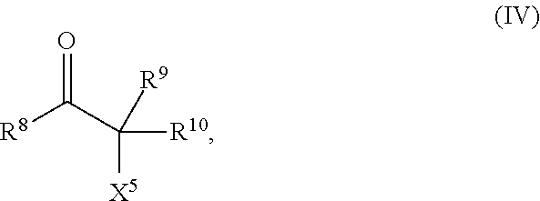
[R8]C(C([X5])([R10])[R9])=O
